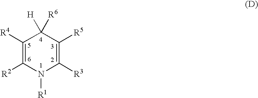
C1([R4])=C([R2])N([R1])C([R3])=C([R5])C1([R6])[H]
